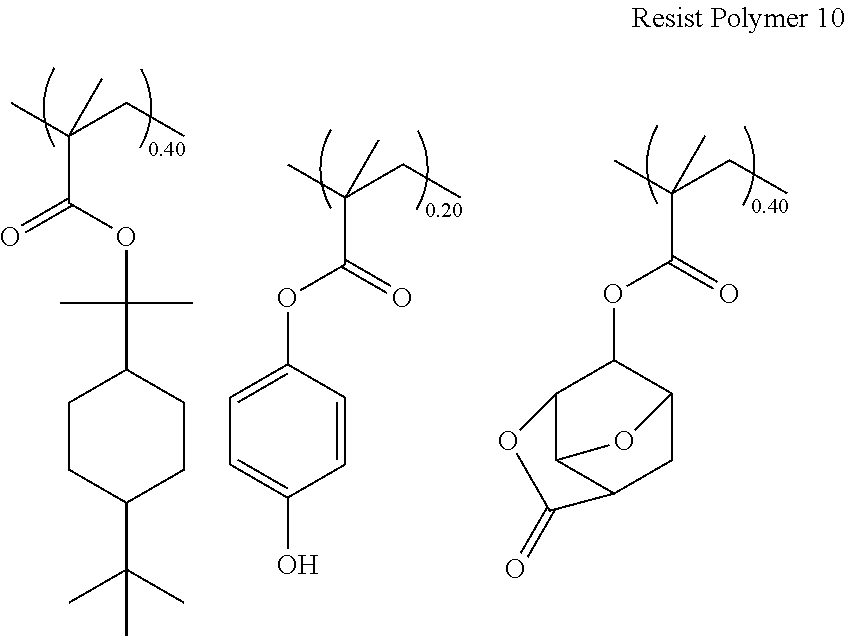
CC(CC)(C(OC(C)(C)C1CCC(C(C)(C)C)CC1)=O)C.CC(CC)(C(OC1=CC=C(O)C=C1)=O)C.CC(CC)(C(OC1C2C3C(CC1O3)C(=O)O2)=O)C
